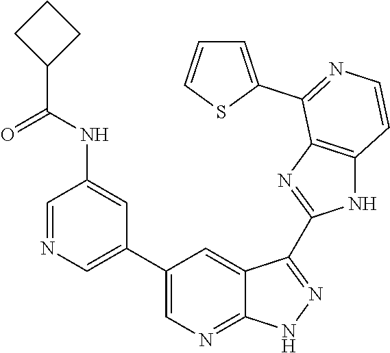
C1=NC=C(C2=CN=C3C(=C2)C(C2=NC4=C(N2)C=CN=C4C2=CC=CS2)=NN3)C=C1NC(C1CCC1)=O
